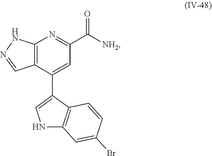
C12=C(C(C3=CNC4=C3C=CC(Br)=C4)=CC(C([NH2])=O)=N1)C=NN2
